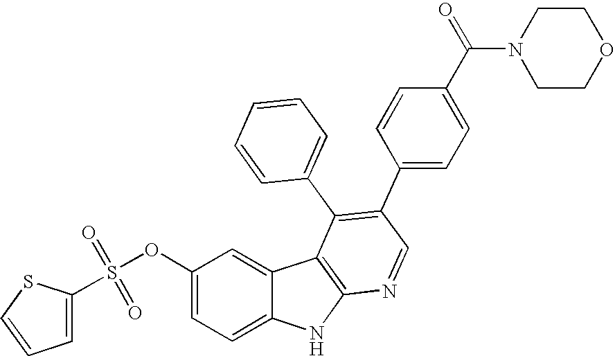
O(C1=CC=C2C(=C1)C1=C(N2)N=CC(C2=CC=C(C(=O)N3CCOCC3)C=C2)=C1C1=CC=CC=C1)S(C1=CC=CS1)(=O)=O
